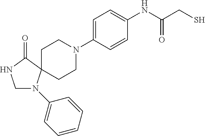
C1=CC(N2CCC3(CC2)N(C2=CC=CC=C2)CNC3=O)=CC=C1NC(=O)CS
